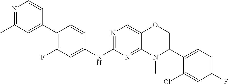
C1(C2=CC(C)=NC=C2)=C(F)C=C(NC2=NC=C3C(=N2)N(C)C(C2=CC=C(F)C=C2Cl)CO3)C=C1
